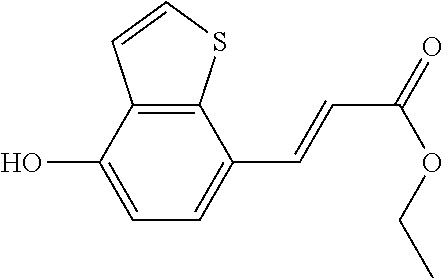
C1(C=CC(=O)OCC)=CC=C(O)C2=C1SC=C2
